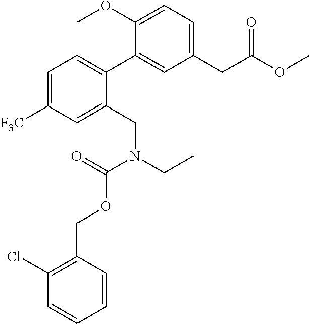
C1(CC(OC)=O)=CC=C(OC)C(C2=CC=C([F3C])C=C2CN(CC)C(=O)OCC2=C(Cl)C=CC=C2)=C1
